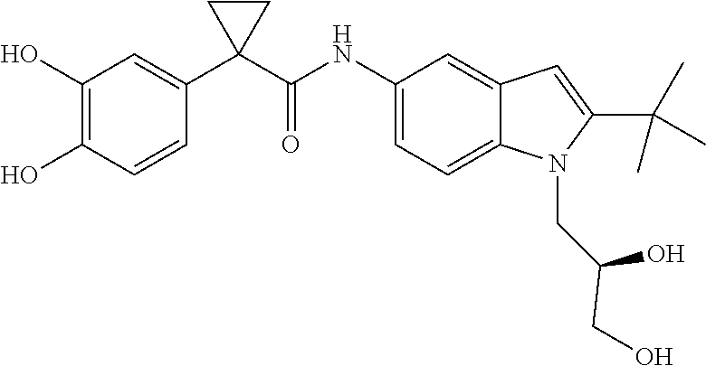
C1(O)=C(O)C=CC(C2(C(NC3=CC=C4C(=C3)C=C(C(C)(C)C)N4CC(CO)O)=O)CC2)=C1
